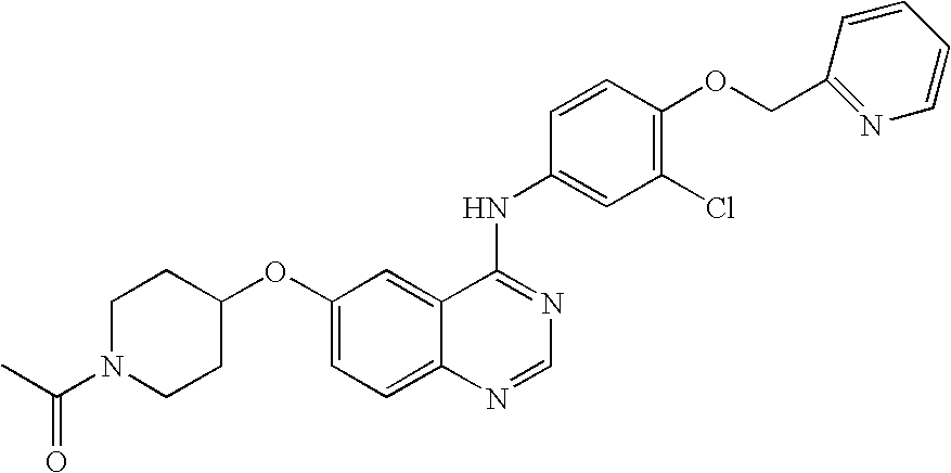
O(C1=CC=C2C(=C1)C(NC1=CC(Cl)=C(OCC3=NC=CC=C3)C=C1)=NC=N2)C1CCN(C(C)=O)CC1
